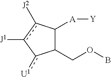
[J1]c1c([J2])C([A][Y])C(COB)c-1[U1]
